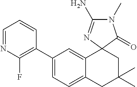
C1(C2=C(F)N=CC=C2)=CC=C2C(=C1)C1(CC(C)(C)C2)C(=O)N(C)C(N)=N1
